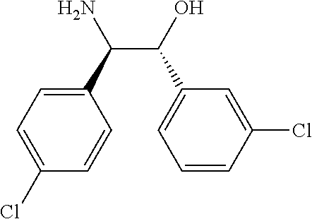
C1(C(C(O)C2=CC=CC(Cl)=C2)N)=CC=C(Cl)C=C1
